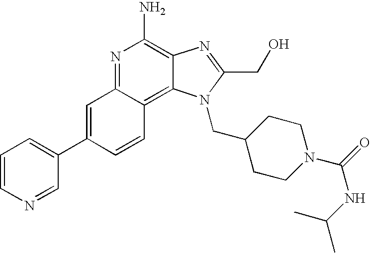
C1=CN=CC(C2=CC3=NC(N)=C4C(=C3C=C2)N(CC2CCN(C(=O)NC(C)C)CC2)C(CO)=N4)=C1
